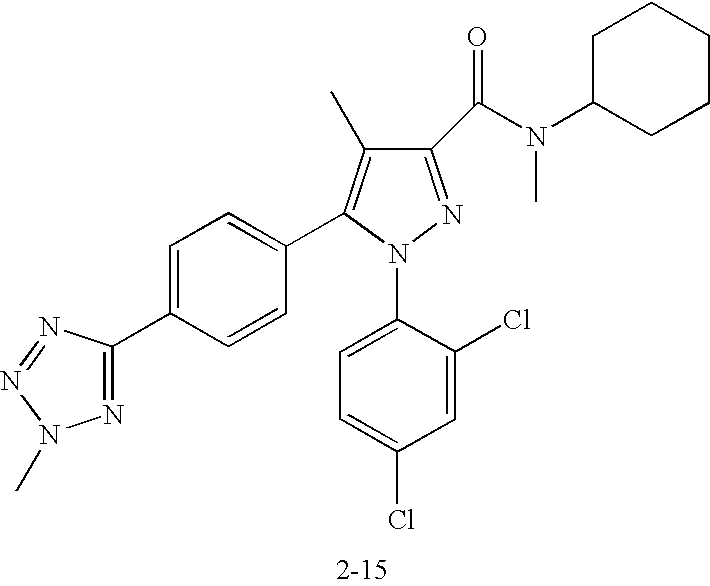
C1(C(N(C2CCCCC2)C)=O)=NN(C2=CC=C(Cl)C=C2Cl)C(C2=CC=C(C3=NN(C)N=N3)C=C2)=C1C
